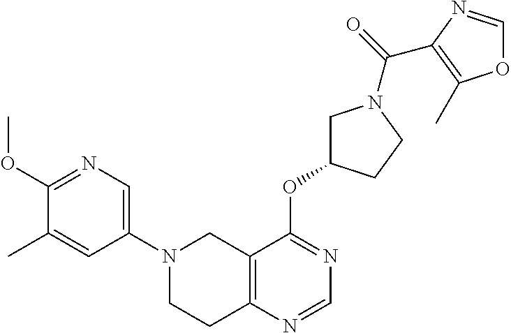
C1(N2CCC3=C(C2)C(OC2CN(C(=O)C4=C(C)OC=N4)CC2)=NC=N3)=CN=C(OC)C(C)=C1
